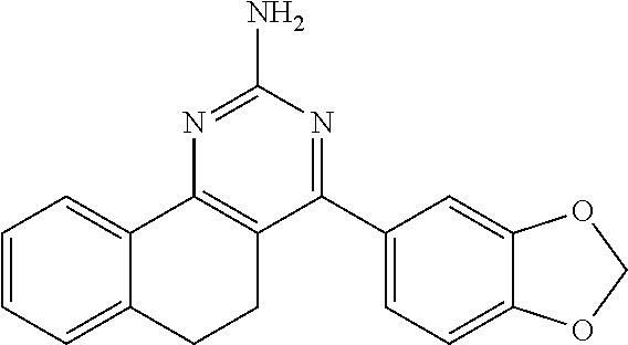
C1=CC=C2C(=C1)C1=C(CC2)C(C2=CC=C3C(=C2)OCO3)=NC(N)=N1
